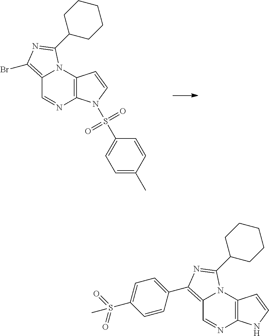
C12=C(N(S(C3=CC=C(C)C=C3)(=O)=O)C=C1)N=CC1=C(Br)N=C(C3CCCCC3)N21.C12=C(NC=C1)N=CC1=C(C3=CC=C(S(=O)(=O)C)C=C3)N=C(C3CCCCC3)N21
